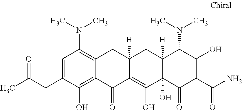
C1=C(CC(C)=O)C(O)=C2C(=C1N(C)C)CC1([H])C(=C(O)C3(O)C([H])(C1)C(N(C)C)C(O)=C(C(N)=O)C3=O)C2=O
